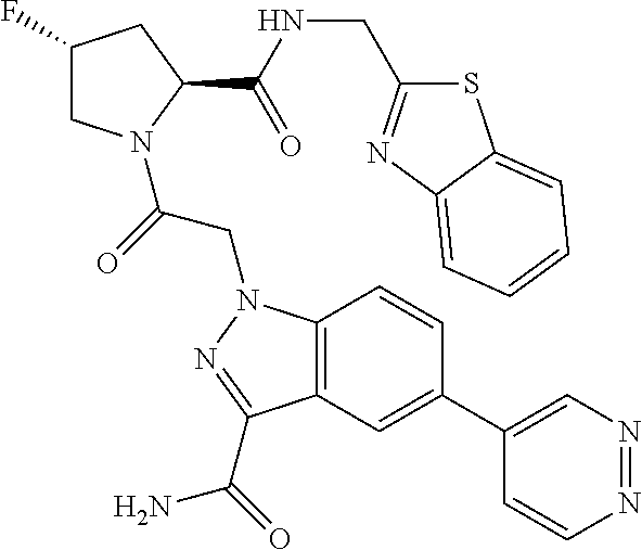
C1(F)CN(C(CN2C3=C(C(C(=O)N)=N2)C=C(C2=CN=NC=C2)C=C3)=O)C(C(NCC2=NC3=CC=CC=C3S2)=O)C1
